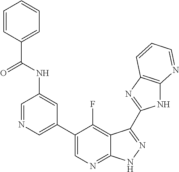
C1=NC=C(C2=CN=C3C(=C2F)C(C2=NC4=C(N2)N=CC=C4)=NN3)C=C1NC(C1=CC=CC=C1)=O
